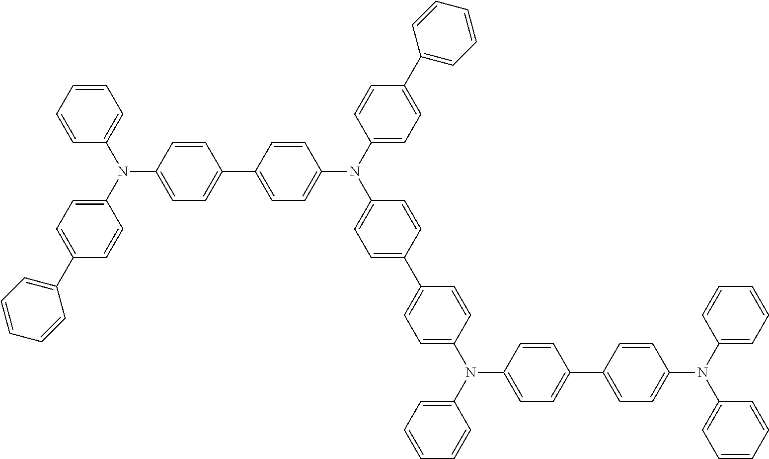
C1=CC=CC(N(C2=CC=C(C3=CC=CC=C3)C=C2)C2=CC=C(C3=CC=C(N(C4=CC=C(C5=CC=CC=C5)C=C4)C4=CC=C(C5=CC=C(N(C6=CC=CC=C6)C6=CC=C(C7=CC=C(N(C8=CC=CC=C8)C8=CC=CC=C8)C=C7)C=C6)C=C5)C=C4)C=C3)C=C2)=C1
